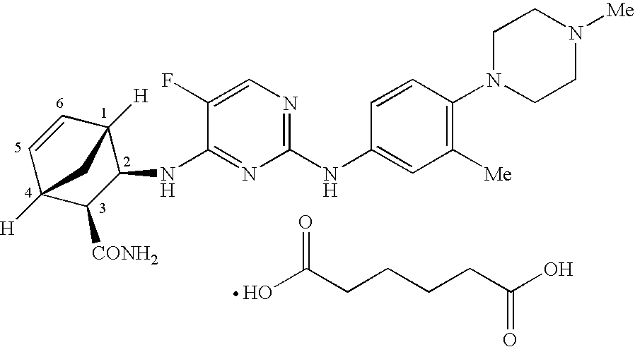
C1=CC2([H])C(NC3=NC(NC4=CC([Me])=C(N5CCN([Me])CC5)C=C4)=NC=C3F)C([CONH2])C1([H])C2.OC(CCCCC(O)=O)=O
